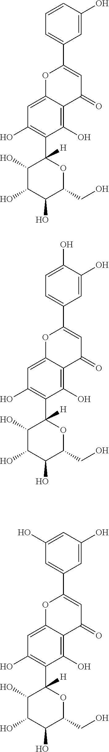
C1=CC=C(C2=CC(=O)C3=C(O)C(C4([H])C(O)C(O)C(O)C(CO)O4)=C(O)C=C3O2)C=C1O.C1(O)=CC=C(C2=CC(=O)C3=C(O)C(C4([H])C(O)C(O)C(O)C(CO)O4)=C(O)C=C3O2)C=C1O.C1=C(O)C=C(C2=CC(=O)C3=C(O)C(C4([H])C(O)C(O)C(O)C(CO)O4)=C(O)C=C3O2)C=C1O
